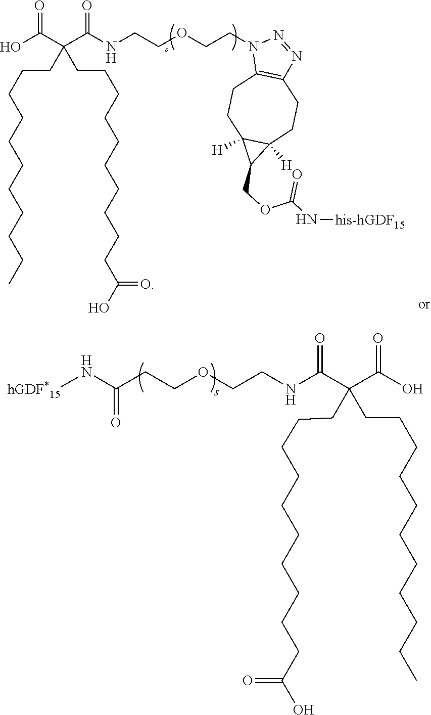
N(C(C(C(O)=O)(CCCCCCCCCCC(O)=O)CCCCCCCCCCC)=O)CCOCCC(N[hGDF*15])=O.OC(C(C(NCCOCCN1C2=C(N=N1)CCC1([H])C([H])(CC2)C1COC(N[his-hGDF15])=O)=O)(CCCCCCCCCCC)CCCCCCCCCCC(O)=O)=O
